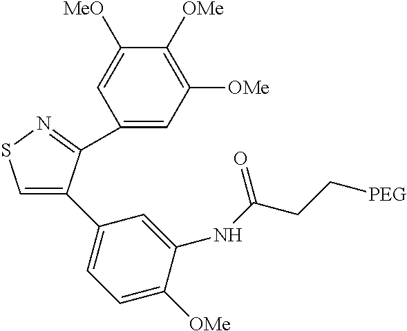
C1(C2=CSN=C2C2=CC([OMe])=C([OMe])C([MeO])=C2)=CC=C([OMe])C(NC(CC[PEG])=O)=C1
